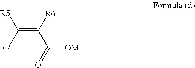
C(=C([R6])C(=O)[OM])([R7])[R5]
